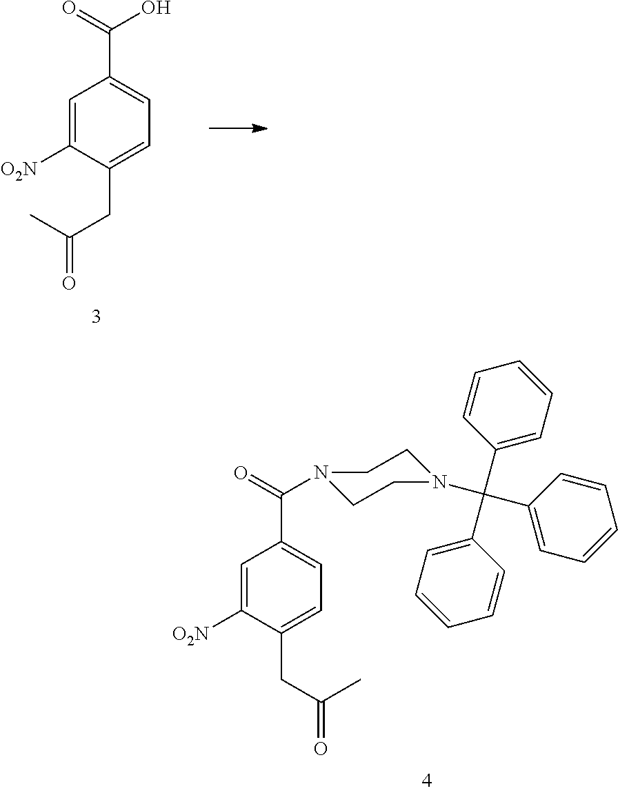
C1=C([O2N])C(CC(C)=O)=CC=C1C(=O)O.C1=C([O2N])C(CC(C)=O)=CC=C1C(=O)N1CCN(C(C2=CC=CC=C2)(C2=CC=CC=C2)C2=CC=CC=C2)CC1
